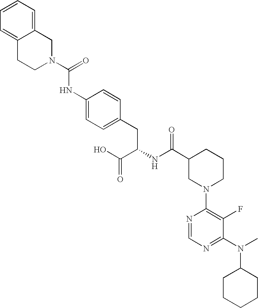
C12=CC=CC=C1CN(C(=O)NC1=CC=C(CC(NC(C3CN(C4=C(F)C(N(C5CCCCC5)C)=NC=N4)CCC3)=O)C(O)=O)C=C1)CC2
